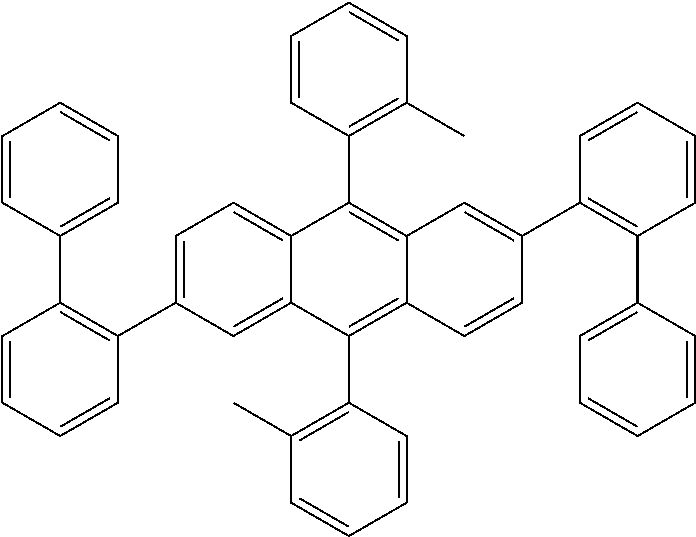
C1(C2=C(C3=CC=CC=C3)C=CC=C2)=CC=C2C(=C1)C(C1=C(C)C=CC=C1)=C1C(=C2C2=C(C)C=CC=C2)C=C(C2=C(C3=CC=CC=C3)C=CC=C2)C=C1
